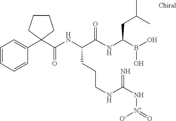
C1(C2(C(NC(C(NC(B(O)O)CC(C)C)=O)CCCNC(N[N+](=O)[O-])=N)=O)CCCC2)=CC=CC=C1
